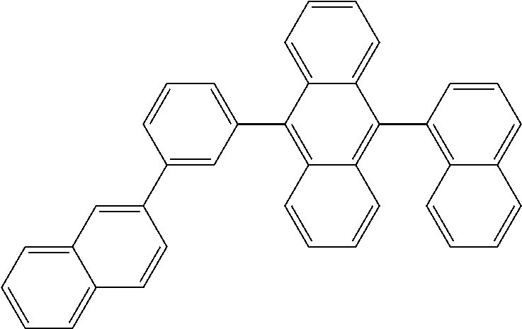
C1=C2C(=CC=C1)C=CC(C1=CC(C3=C4C(=C(C5=C6C(=CC=C5)C=CC=C6)C5=CC=CC=C35)C=CC=C4)=CC=C1)=C2
